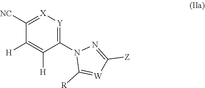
C1([NC])=[X][Y]=C(N2N=C([Z])[W]=C2[R])C([H])=C1[H]
